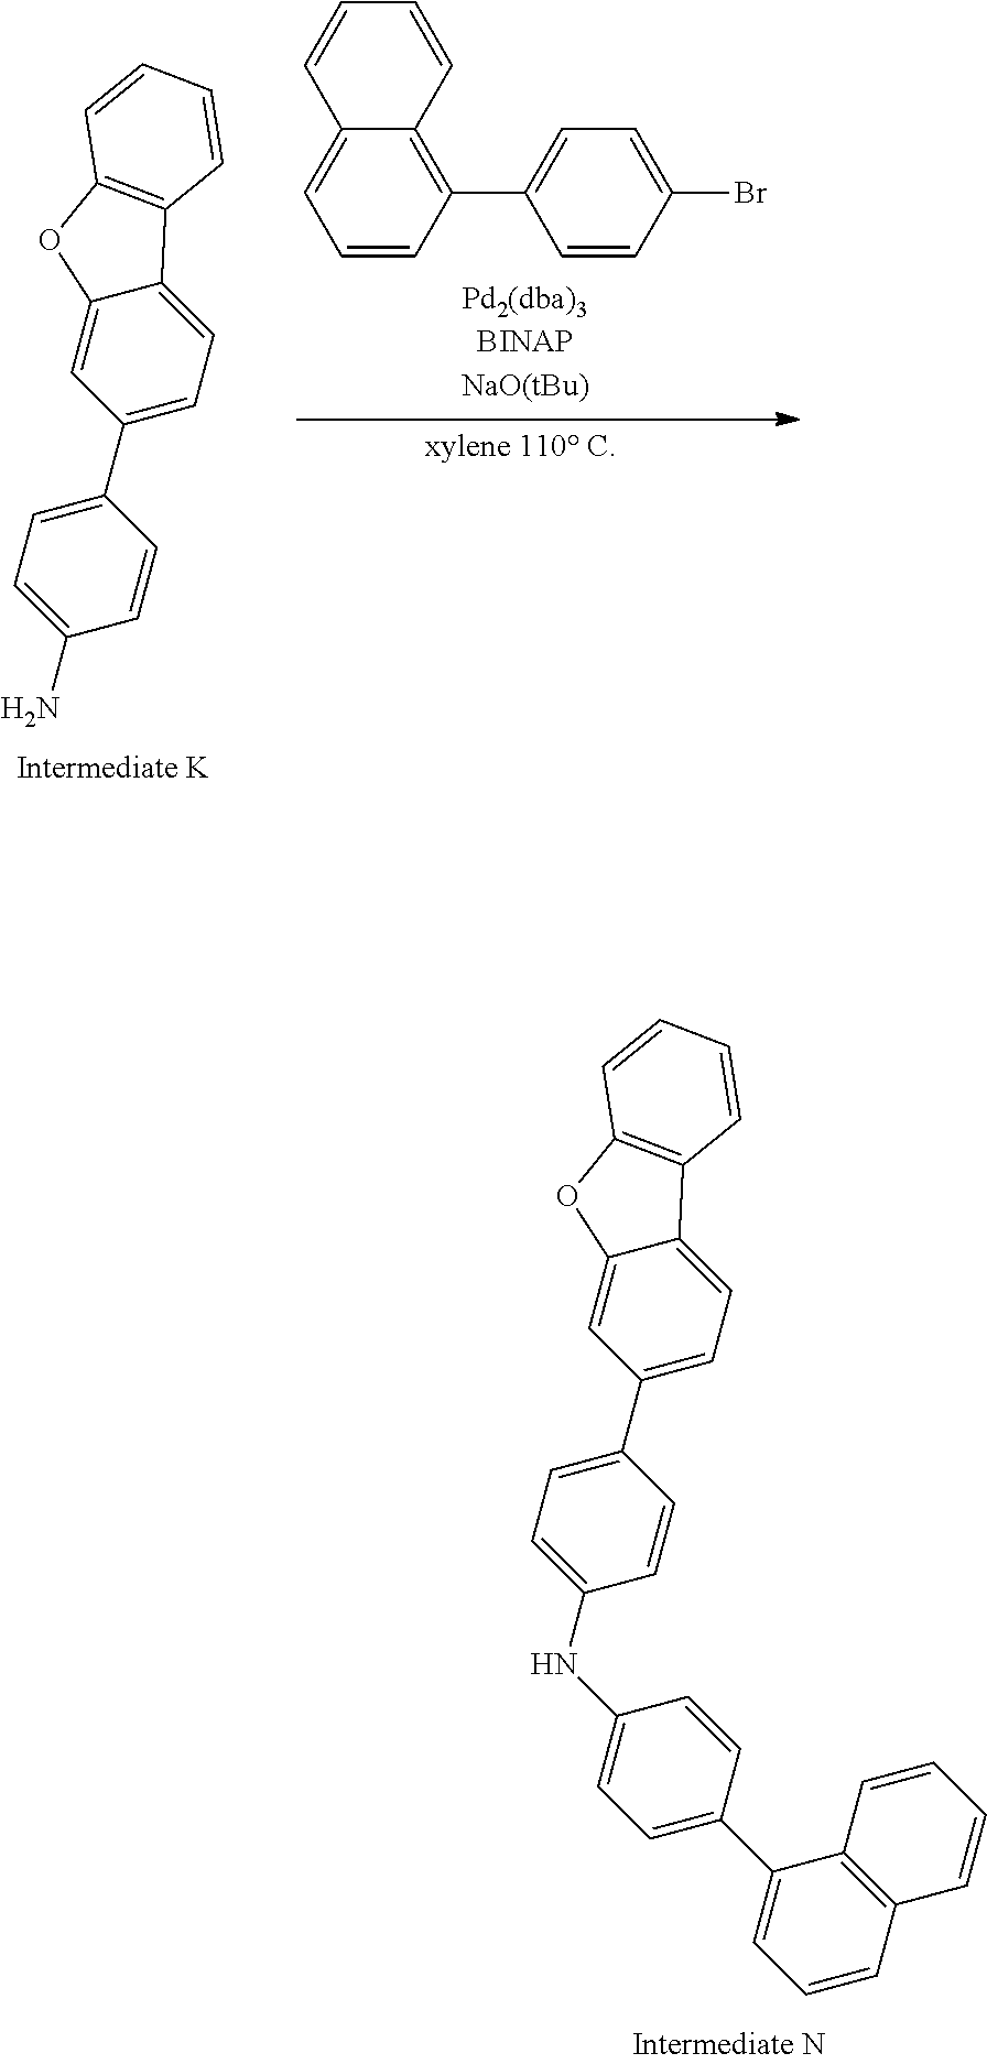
C1(N)=CC=C(C2=CC=C3C(=C2)OC2=C3C=CC=C2)C=C1.C12=CC=CC(C3=CC=C(Br)C=C3)=C1C=CC=C2.C1(NC2=CC=C(C3=CC=CC4=C3C=CC=C4)C=C2)=CC=C(C2=CC=C3C(=C2)OC2=C3C=CC=C2)C=C1
